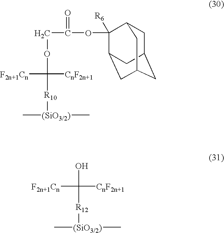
C1C2CC3CC(C(OC(COC([R10][(SiO3/2)](C)C)([CnF2n+1])[F2n+1Cn])=O)([R6])C1C3)C2.OC([R12][(SiO3/2)](C)C)([CnF2n+1])[F2n+1Cn]
